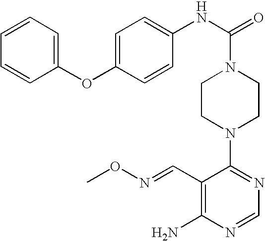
C1(N2CCN(C(=O)NC3=CC=C(OC4=CC=CC=C4)C=C3)CC2)=NC=NC(N)=C1C=NOC
